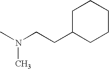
C1C(CCN(C)C)CCCC1
